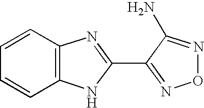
C1=CC2=C(C=C1)NC(C1=NON=C1N)=N2
